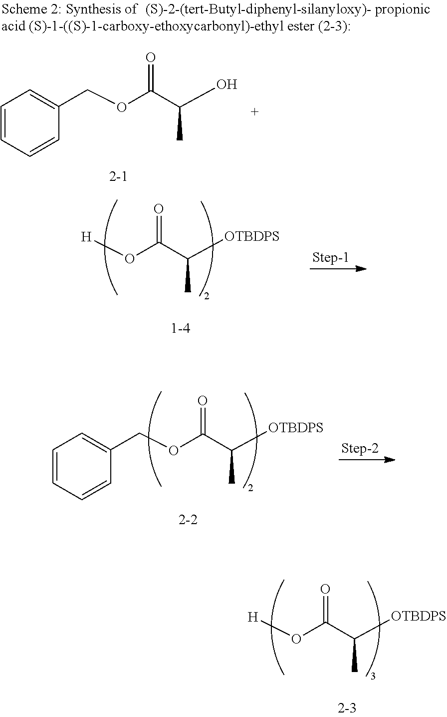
C1=CC=CC(COC(C([OTBDPS])C)=O)=C1.[H]OC(C([OTBDPS])C)=O.C1=CC=CC(COC(C(O)C)=O)=C1.[H]OC(C([OTBDPS])C)=O
